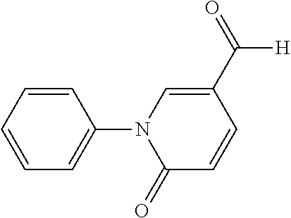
C1=CC=CC=C1N1C(=O)C=CC(C(=O)[H])=C1
